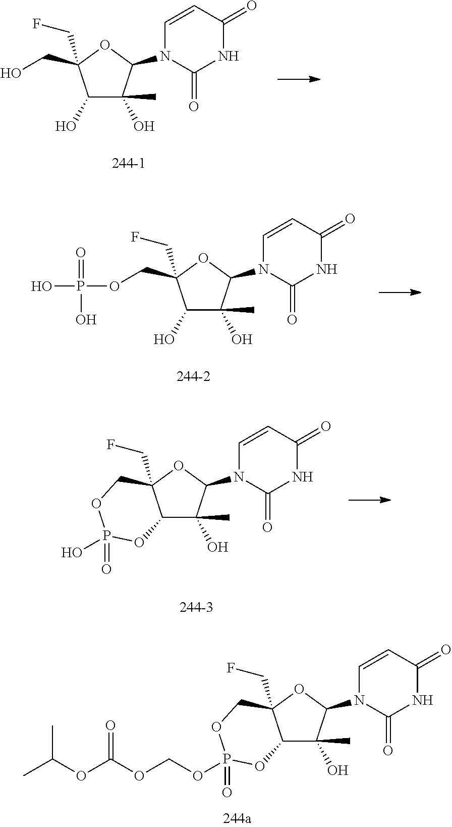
C1(O)C(O)(C)C(N2C(=O)NC(=O)C=C2)OC1(CO)CF.C1(O)C(O)(C)C(N2C(=O)NC(=O)C=C2)OC1(COP(O)(=O)O)CF.C12C(O)(C)C(N3C(=O)NC(=O)C=C3)OC1(CF)COP(=O)(O)O2.C12C(O)(C)C(N3C(=O)NC(=O)C=C3)OC1(CF)COP(=O)(OCOC(OC(C)C)=O)O2
